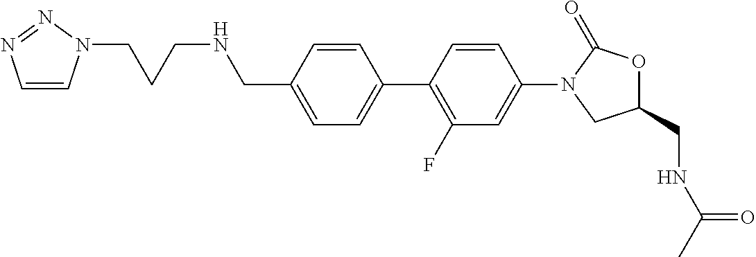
C1=C(CNCCCN2C=CN=N2)C=CC(C2=C(F)C=C(N3CC(CNC(=O)C)OC3=O)C=C2)=C1
